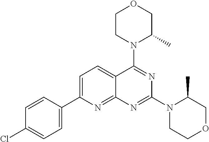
C1=C(C2=CC=C(Cl)C=C2)N=C2C(=C1)C(N1C(C)COCC1)=NC(N1CCOCC1C)=N2
